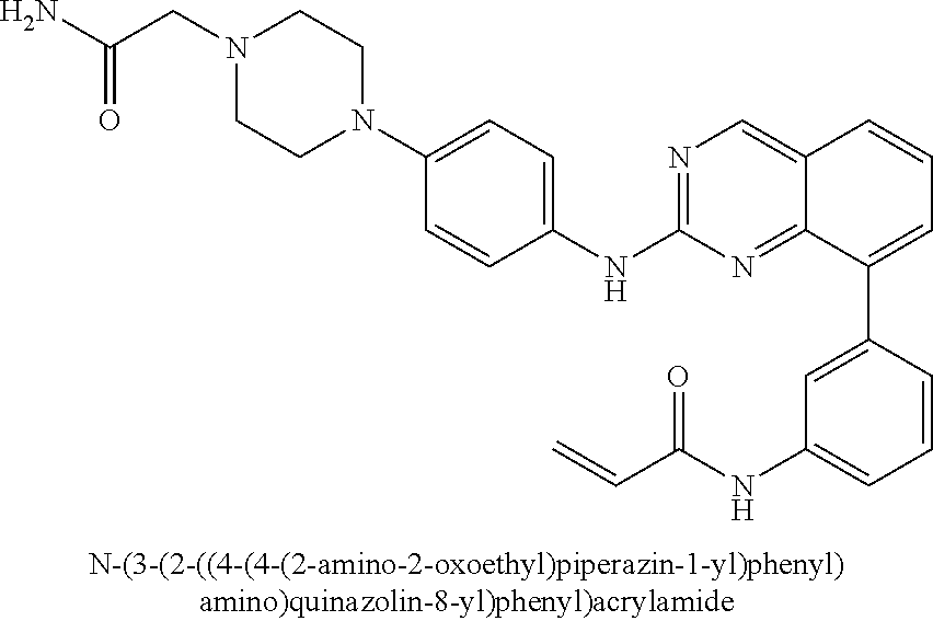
C(CN1CCN(C2=CC=C(NC3=NC=C4C(=N3)C(C3=CC(NC(C=C)=O)=CC=C3)=CC=C4)C=C2)CC1)(N)=O
